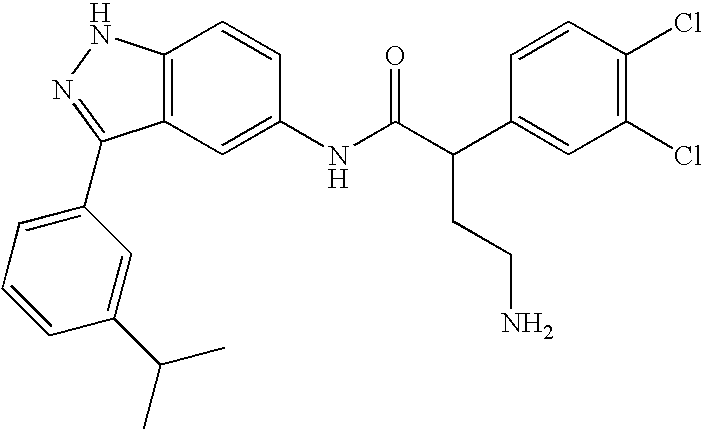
C12=C(C=C(NC(C(C3=CC(Cl)=C(Cl)C=C3)CCN)=O)C=C1)C(C1=CC=CC(C(C)C)=C1)=NN2
